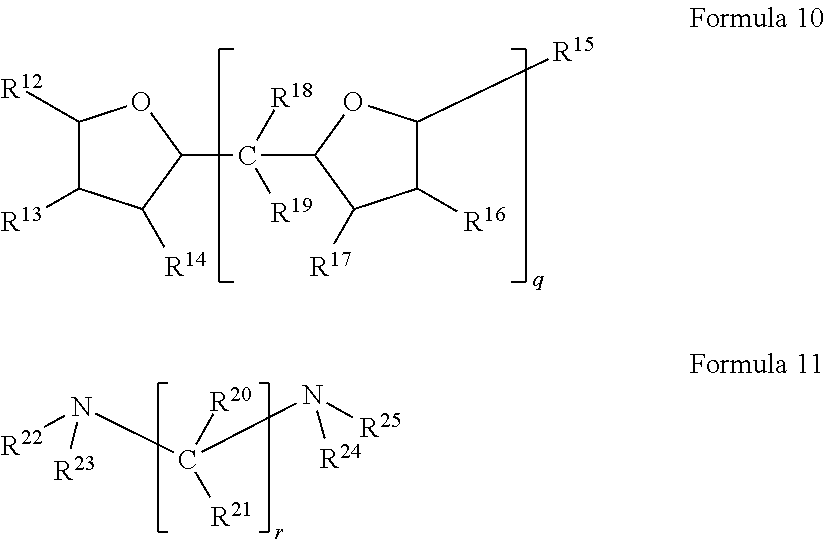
C1([R12])C([R13])C([R14])C(C([R18])([R19])C2C([R17])C([R16])C([R15])O2)O1.[R25]N(C([R21])([R20])N([R22])[R23])[R24]
